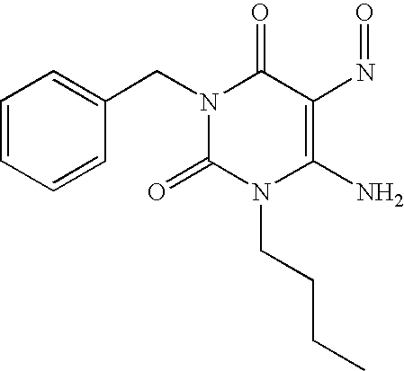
C1=CC=CC(CN2C(=O)N(CCCC)C(N)=C(N=O)C2=O)=C1
